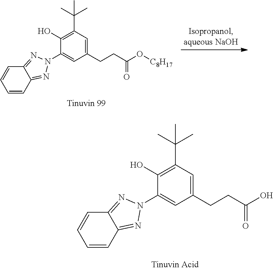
C1(CCC(O[C8H17])=O)=CC(C(C)(C)C)=C(O)C(N2N=C3C=CC=CC3=N2)=C1.C1(CCC(O)=O)=CC(C(C)(C)C)=C(O)C(N2N=C3C=CC=CC3=N2)=C1
